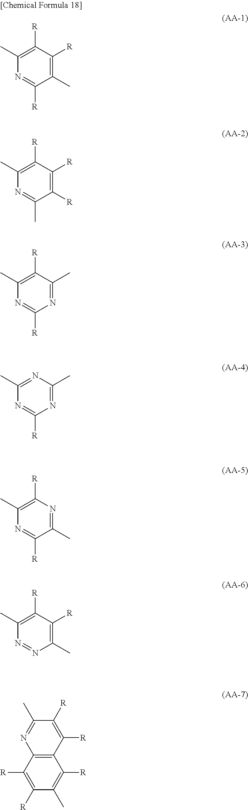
C1(C)=C([R])C([R])=C(C)C([R])=N1.C1(C)=C([R])C([R])=C([R])C(C)=N1.C1(C)=C([R])C(C)=NC([R])=N1.C1(C)=NC(C)=NC([R])=N1.C1(C)=C([R])N=C(C)C([R])=N1.C1(C)=C([R])C([R])=C(C)N=N1.C12=C(C([R])=C([R])C(C)=N1)C([R])=C(C)C([R])=C2[R]
